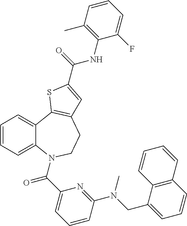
C1=CC=C2C(=C1)C1=C(CCN2C(C2=CC=CC(N(CC3=CC=CC4=C3C=CC=C4)C)=N2)=O)C=C(C(NC2=C(C)C=CC=C2F)=O)S1
